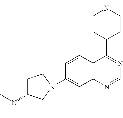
C1=CC2=C(C=C1N1CCC(N(C)C)C1)N=CN=C2C1CCNCC1
